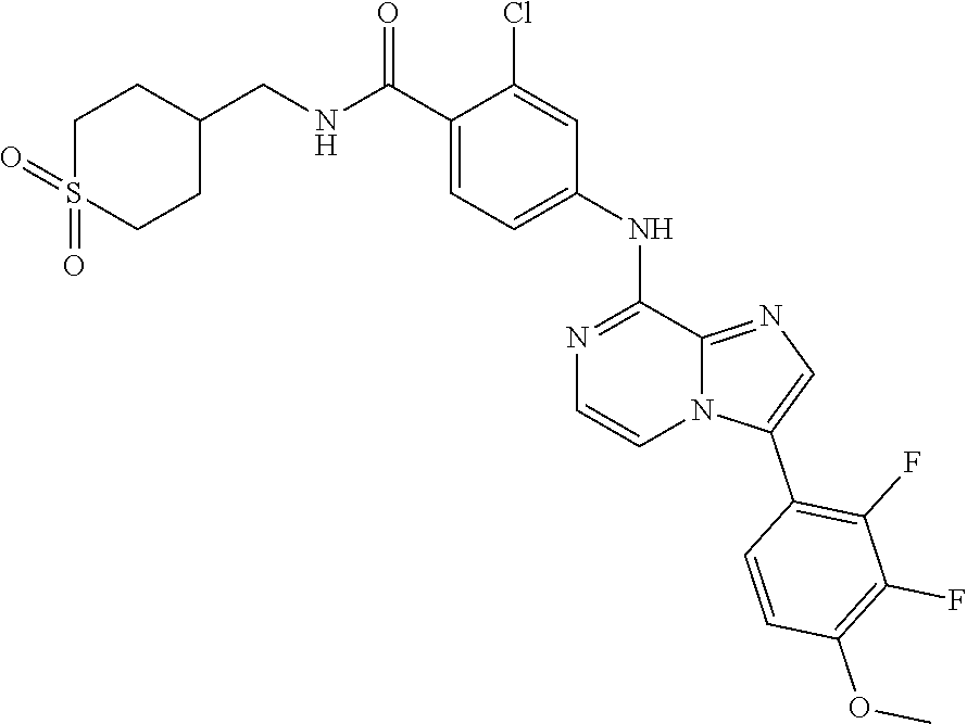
S1(=O)(=O)CCC(CNC(C2=CC=C(NC3=NC=CN4C3=NC=C4C3=C(F)C(F)=C(OC)C=C3)C=C2Cl)=O)CC1
